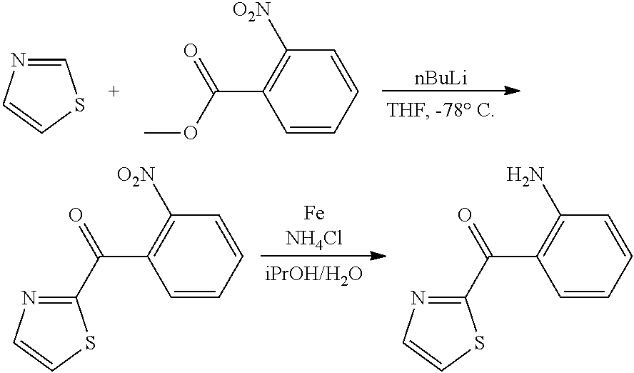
[nBuLi].C1=NC=CS1.C1=CC([O2N])=C(C(=O)OC)C=C1.C1=CC([O2N])=C(C(=O)C2=NC=CS2)C=C1.C1=CC(N)=C(C(=O)C2=NC=CS2)C=C1
